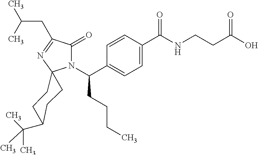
C1=C(C(=O)NCCC(=O)O)C=CC(C(N2C(=O)C(CC(C)C)=NC23CCC(C(C)(C)C)CC3)CCCC)=C1
